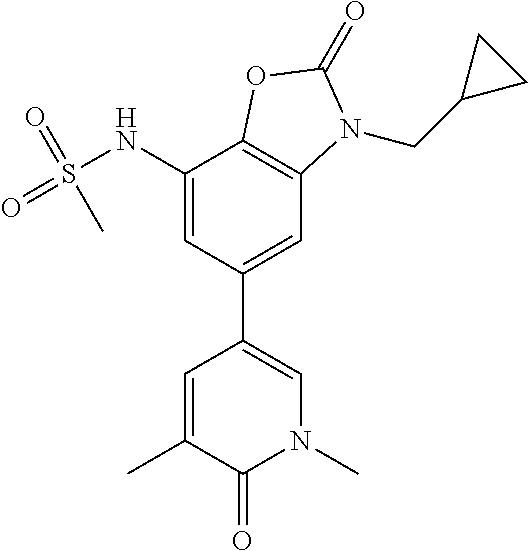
CC1=CC(C2=CC3=C(C(NS(=O)(=O)C)=C2)OC(=O)N3CC2CC2)=CN(C)C1=O
